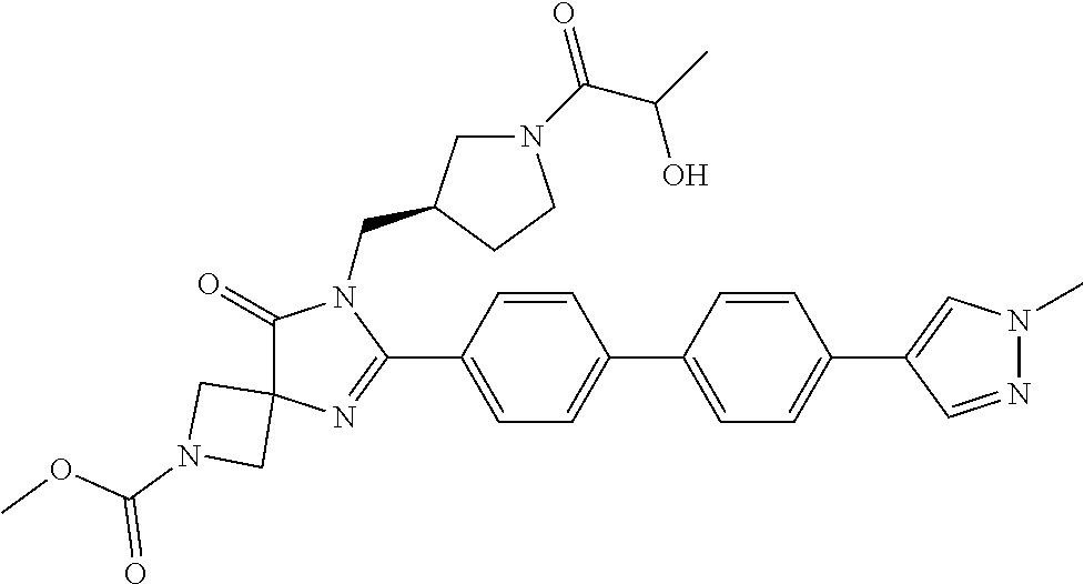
C1(=O)C2(N=C(C3=CC=C(C4=CC=C(C5=CN(C)N=C5)C=C4)C=C3)N1CC1CN(C(C(C)O)=O)CC1)CN(C(OC)=O)C2
